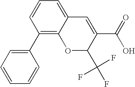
C12=CC=CC(C3=CC=CC=C3)=C1OC(C(F)(F)F)C(C(=O)O)=C2
